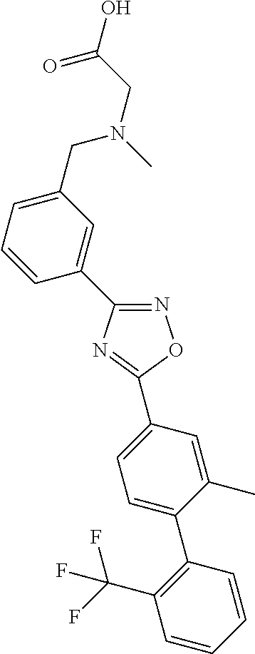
C1(C2=NC(C3=CC(CN(C)CC(O)=O)=CC=C3)=NO2)=CC=C(C2=C(C(F)(F)F)C=CC=C2)C(C)=C1
